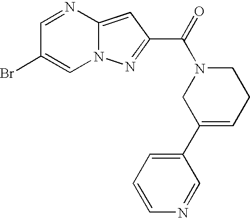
C1=NC2=CC(C(=O)N3CC(C4=CC=CN=C4)=CCC3)=NN2C=C1Br
